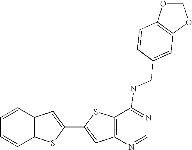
C12=C(N=CN=C1NCC1=CC3=C(OCO3)C=C1)C=C(C1=CC3=C(S1)C=CC=C3)S2
